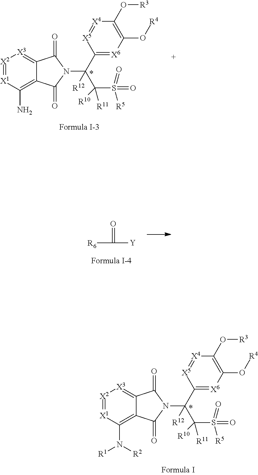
[X2]1=[X1]C(N([R1])[R2])=C2C(=[X3]1)C(=O)N(C(C1=[X6]C(O[R4])=C(O[R3])[X4]=[X5]1)(C(S([R5])(=O)=O)([R10])[R11])[R12])C2=O.[X2]1=[X1]C(N)=C2C(=[X3]1)C(=O)N(C(C1=[X6]C(O[R4])=C(O[R3])[X4]=[X5]1)(C(S([R5])(=O)=O)([R10])[R11])[R12])C2=O.[R6]C(=O)[Y]
